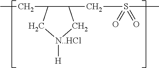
CCC1C(CS(=O)(=O)C)C[N..HCl]([H])C1
